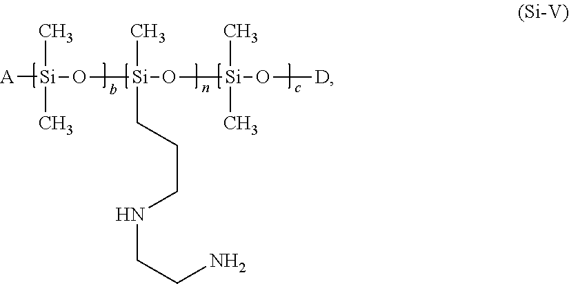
[A][Si](O[Si](O[Si](O[D])(C)C)(C)CCCNCCN)(C)C
